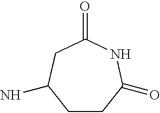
C1CC(=O)NC(=O)CC1N
